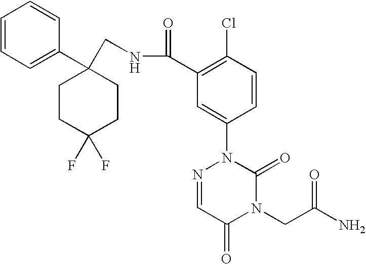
N1(CC(N)=O)C(=O)N(C2=CC(C(NCC3(C4=CC=CC=C4)CCC(F)(F)CC3)=O)=C(Cl)C=C2)N=CC1=O
